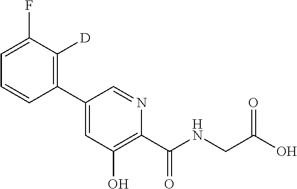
C1(C2=C([D])C(F)=CC=C2)=CC(O)=C(C(NCC(O)=O)=O)N=C1
